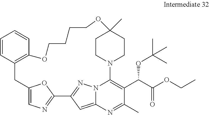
C1=CC2=C(C=C1)OCCCCOC1(C)CCN(C3=C(C(C(OCC)=O)OC(C)(C)C)C(C)=NC4=CC(=NN43)C3=NC=C(C2)O3)CC1
